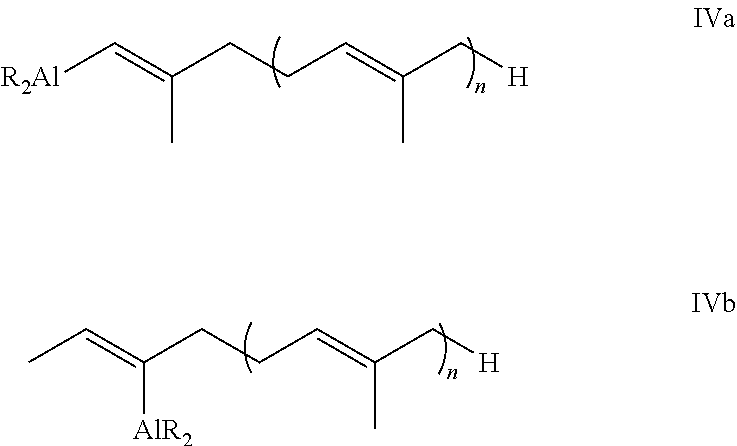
C(C)(=CCCC(C)=C[R2Al])C[H].C(C)(=CCCC([AlR2])=CC)C[H]
